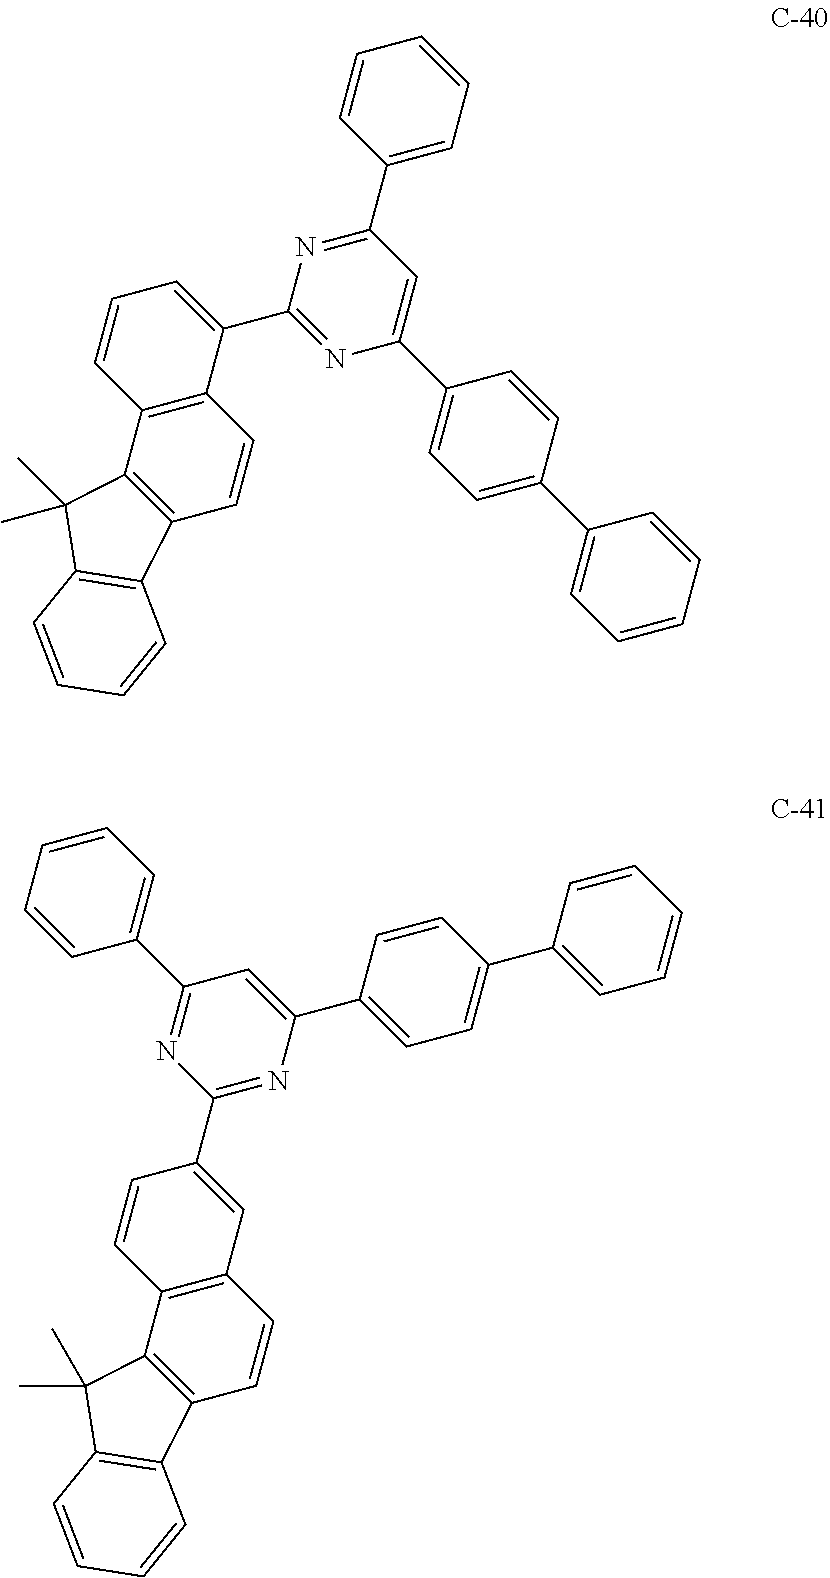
C1=CC(C2=NC(C3=CC4=C(C=C3)C3=C(C=C4)C4=C(C3(C)C)C=CC=C4)=NC(C3=CC=C(C4=CC=CC=C4)C=C3)=C2)=CC=C1.C12=C(C(C3=NC(C4=CC=C(C5=CC=CC=C5)C=C4)=CC(C4=CC=CC=C4)=N3)=CC=C1)C=CC1=C2C(C)(C)C2=C1C=CC=C2
